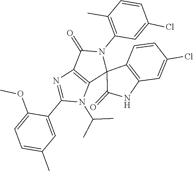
C12=C(C(=O)N(C3=C(C)C=CC(Cl)=C3)C13C(=O)NC1=C3C=CC(Cl)=C1)N=C(C1=CC(C)=CC=C1OC)N2C(C)C
